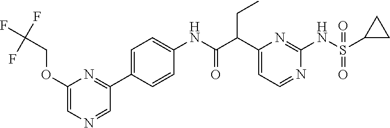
C1(C(C(NC2=CC=C(C3=NC(OCC(F)(F)F)=CN=C3)C=C2)=O)CC)=CC=NC(NS(C2CC2)(=O)=O)=N1
